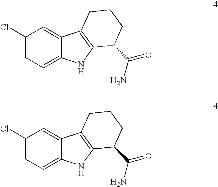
C1(Cl)=CC=C2C(=C1)C1=C(N2)C(C(=O)N)CCC1.C1(Cl)=CC=C2C(=C1)C1=C(N2)C(C(=O)N)CCC1
